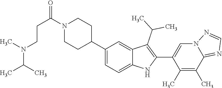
N1(C(CCN(C)C(C)C)=O)CCC(C2=CC=C3C(=C2)C(C(C)C)=C(C2=CN4C(=NC=N4)C(C)=C2C)N3)CC1
